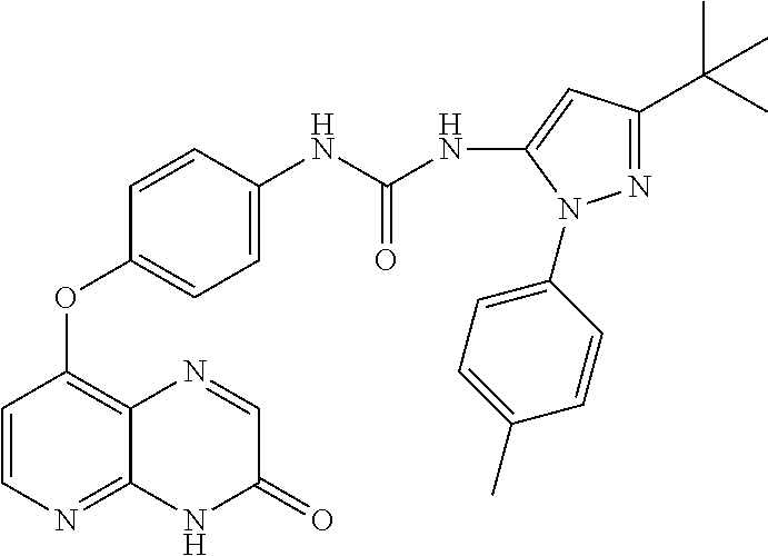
C1=CC(NC(NC2=CC(C(C)(C)C)=NN2C2=CC=C(C)C=C2)=O)=CC=C1OC1=C2C(=NC=C1)NC(=O)C=N2
